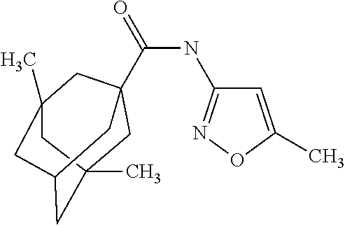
C1=C(C)ON=C1NC(=O)C12CC3(C)CC(CC(C)(C1)C3)C2
